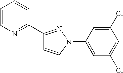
C1(C2=NC=CC=C2)=NN(C2=CC(Cl)=CC(Cl)=C2)C=C1
